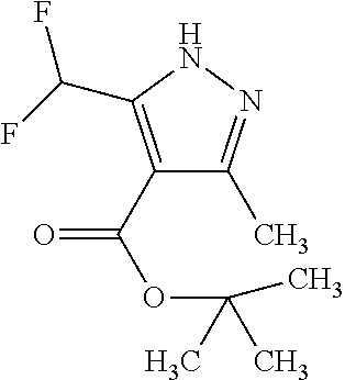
C1(C(OC(C)(C)C)=O)=C(C(F)F)NN=C1C
